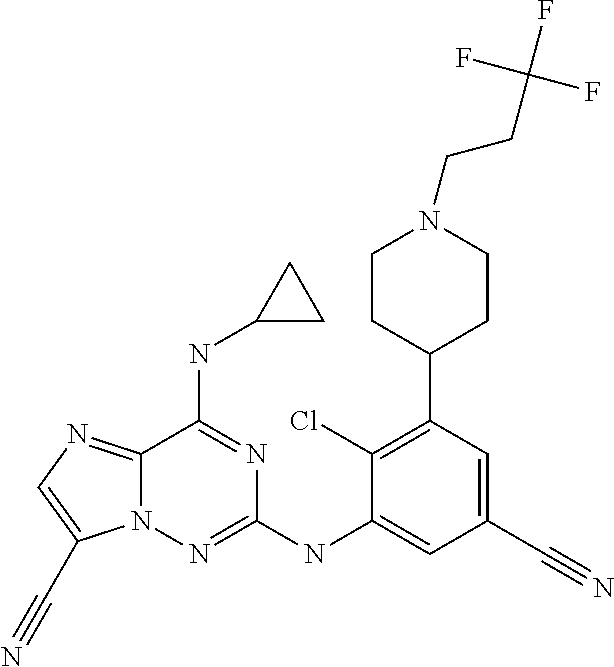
N12C(=NC=C1C#N)C(NC1CC1)=NC(NC1=CC(C#N)=CC(C3CCN(CCC(F)(F)F)CC3)=C1Cl)=N2
